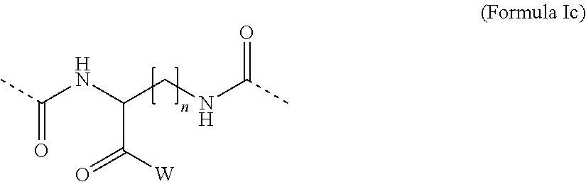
CC(NC(C(=O)[W])CNC(=O)C)=O
